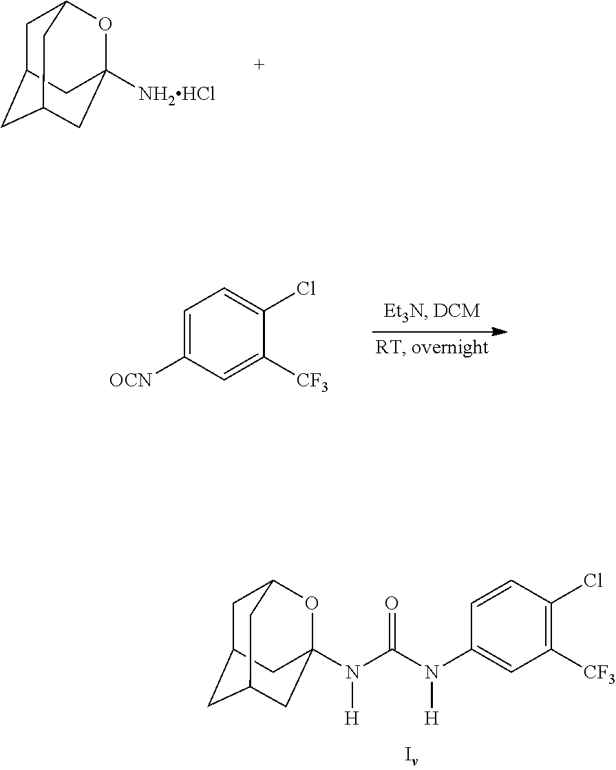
C1C2CC3CC([NH2HCl])(OC1C3)C2.C1=C([OCN])C=C([CF3])C(Cl)=C1.C1([CF3])=C(Cl)C=CC(N(C(N([H])C23OC4CC(CC(C2)C4)C3)=O)[H])=C1
